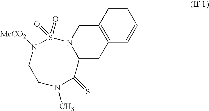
C12=C(CC3N(C1)S(=O)(=O)N([MeCO2])CCN(C)C3=S)C=CC=C2
